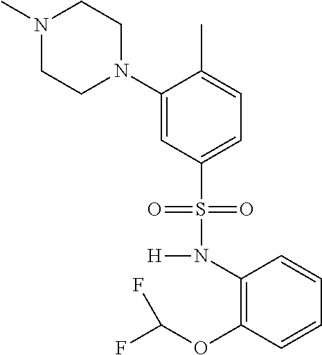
N1(C)CCN(C2=CC(S(N([H])C3=C(OC(F)F)C=CC=C3)(=O)=O)=CC=C2C)CC1
